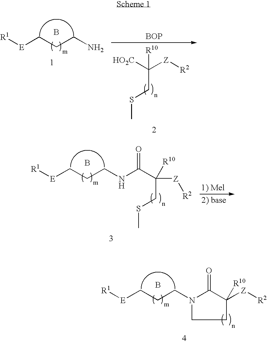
[R1][E]CCCN1C(=O)C([Z][R2])([R10])CC1.B.[R1][E]CCCN.B.[HO2C]C([Z][R2])([R10])CSC.[BOP].[R1][E]CCCNC(C([Z][R2])(CSC)[R10])=O.B
